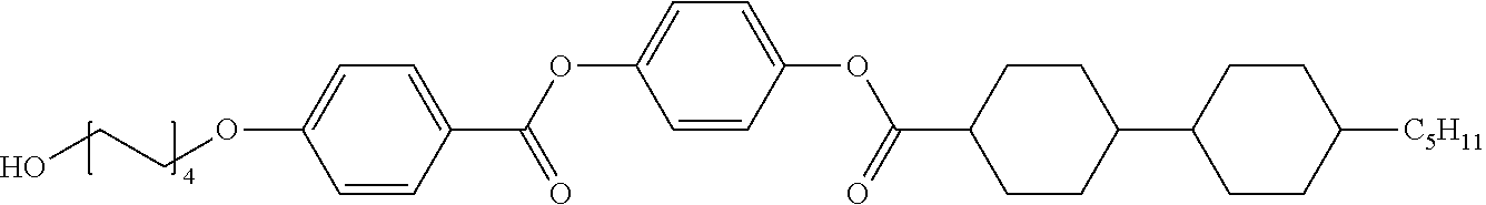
C1=CC(OC(C2CCC(C3CCC([C5H11])CC3)CC2)=O)=CC=C1OC(C1=CC=C(OCCO)C=C1)=O
